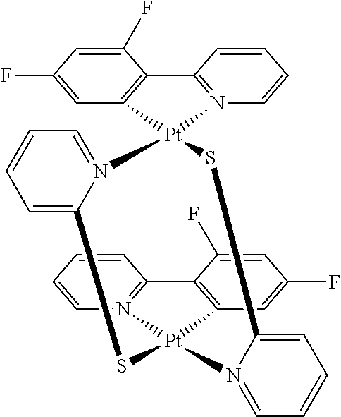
C1(F)=CC(F)=CC2=C1C1=N(C=CC=C1)[Pt]21SC2=CC=CC=N2[Pt]2(N3=C(C=CC=C3)C3=C2C=C(F)C=C3F)SC2=CC=CC=N12
